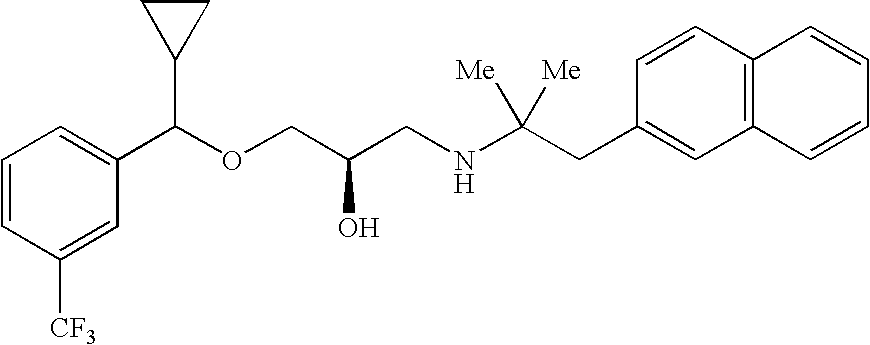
C1(C(OCC(CNC(CC2=CC3=C(C=C2)C=CC=C3)([Me])[Me])O)C2CC2)=CC=CC([CF3])=C1
